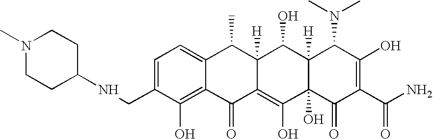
N(CC1=CC=C2C(=C1O)C(=O)C1=C(O)C3(O)C([H])(C(O)C1([H])C2C)C(N(C)C)C(O)=C(C(N)=O)C3=O)C1CCN(C)CC1
